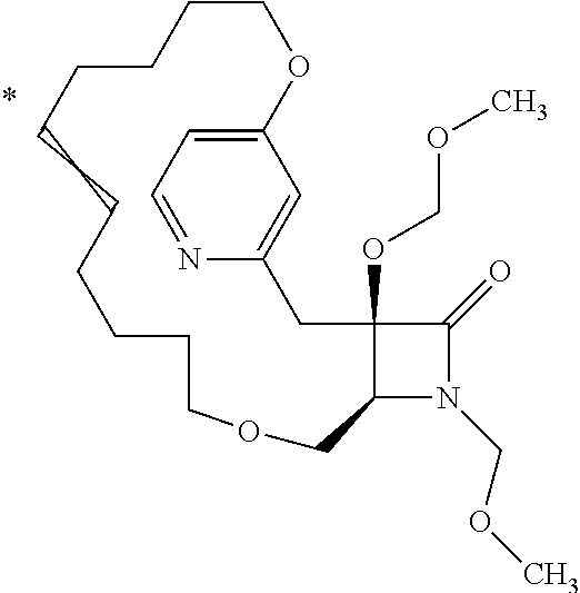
C12N(COC)C(=O)C1(OCOC)CC1=CC(=CC=N1)OCCCCCCCCCCCOC2
